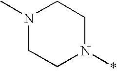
C1N(*)CCN(C)C1
